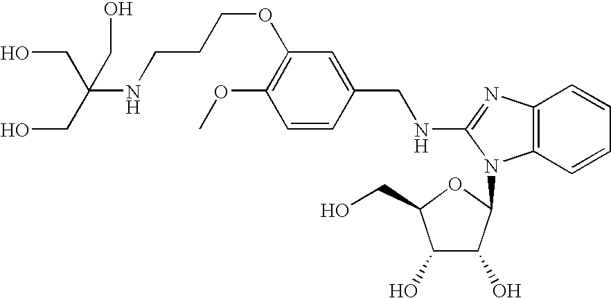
C1(OC)=C(OCCCNC(CO)(CO)CO)C=C(CNC2=NC3=C(C=CC=C3)N2C2C(O)C(O)C(CO)O2)C=C1
